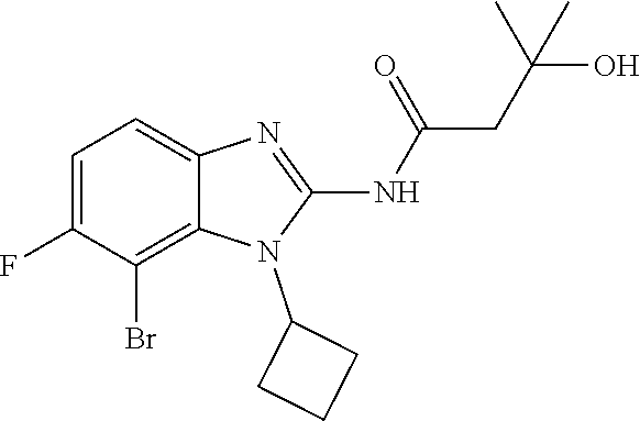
C1=C(F)C(Br)=C2C(=C1)N=C(NC(=O)CC(C)(O)C)N2C1CCC1
